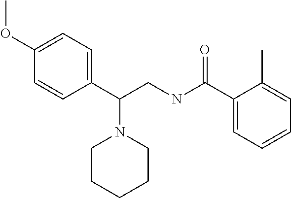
C1(OC)=CC=C(C(CNC(=O)C2=CC=CC=C2C)N2CCCCC2)C=C1
